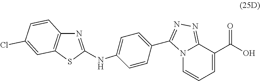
C1(C2=NN=C3N2C=CC=C3C(O)=O)=CC=C(NC2=NC3=C(S2)C=C(Cl)C=C3)C=C1
